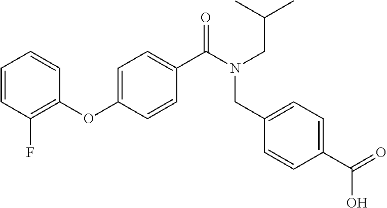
C1=CC(F)=C(OC2=CC=C(C(N(CC(C)C)CC3=CC=C(C(=O)O)C=C3)=O)C=C2)C=C1
